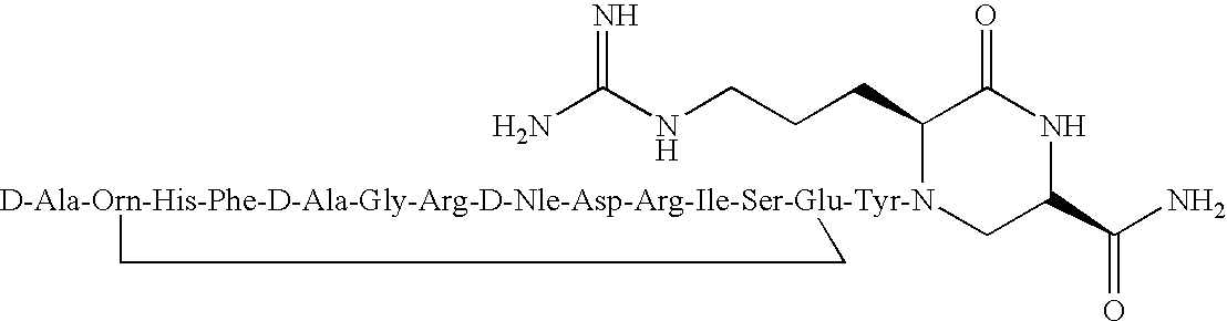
NC(NCCCC1[D-Ala-Orn-His-Phe-D-Ala-Gly-Arg-D-Nle-Asp-Arg-Ile-Ser-Glu-Tyr-N]2(CC(C(N)=O)NC1=O)CC2)=N
